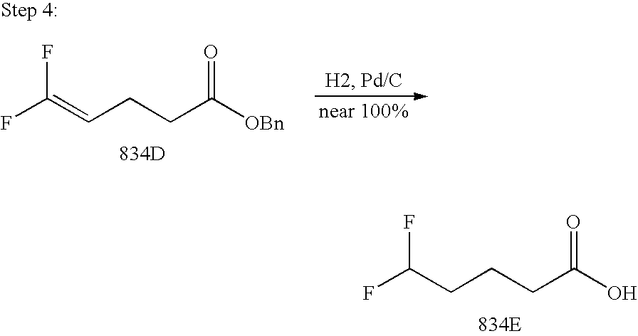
[834D].C(=CCCC([OBn])=O)(F)F.[834E].C(CCCC(O)=O)(F)F
